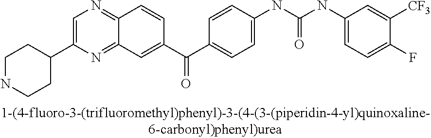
C1NCCC(C2=CN=C3C(=N2)C=C(C(C2=CC=C(NC(NC4=CC=C(F)C([CF3])=C4)=O)C=C2)=O)C=C3)C1
